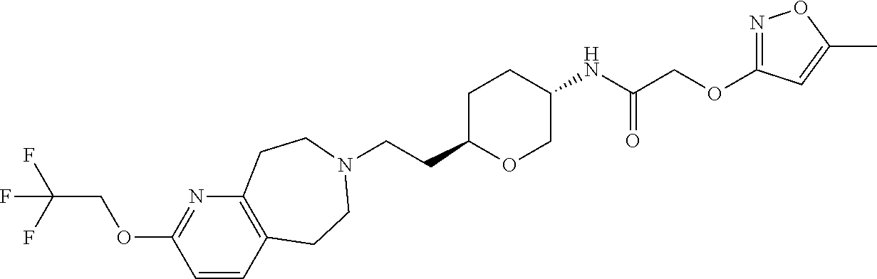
C(CC1OCC(NC(COC2=NOC(C)=C2)=O)CC1)N1CCC2=C(N=C(OCC(F)(F)F)C=C2)CC1
